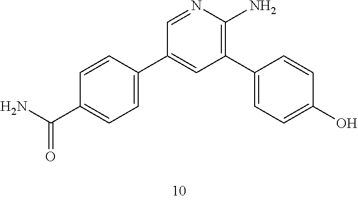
C1=CC(C2=CC(C3=CC=C(O)C=C3)=C(N)N=C2)=CC=C1C(N)=O
